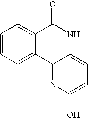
C1=CC=C2C(=C1)C(=O)NC1=CC=C(O)N=C21
